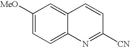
C1([MeO])=CC=C2C(=C1)C=CC([CN])=N2
